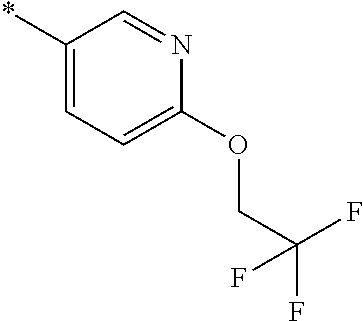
*C1=CC=C(OCC(F)(F)F)N=C1
